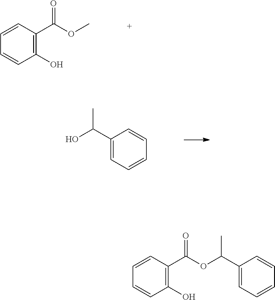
C1=CC(C(OC)=O)=C(O)C=C1.C1(C(O)C)=CC=CC=C1.C1(C(OC(C2=C(O)C=CC=C2)=O)C)=CC=CC=C1
